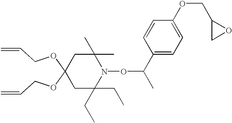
C1C(CC)(CC)N(OC(C)C2=CC=C(OCC3CO3)C=C2)C(C)(C)CC1(OCC=C)OCC=C
